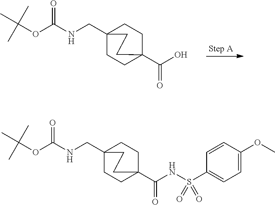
C12(CNC(OC(C)(C)C)=O)CCC(C(O)=O)(CC1)CC2.C12(CNC(OC(C)(C)C)=O)CCC(C(NS(C3=CC=C(OC)C=C3)(=O)=O)=O)(CC1)CC2
